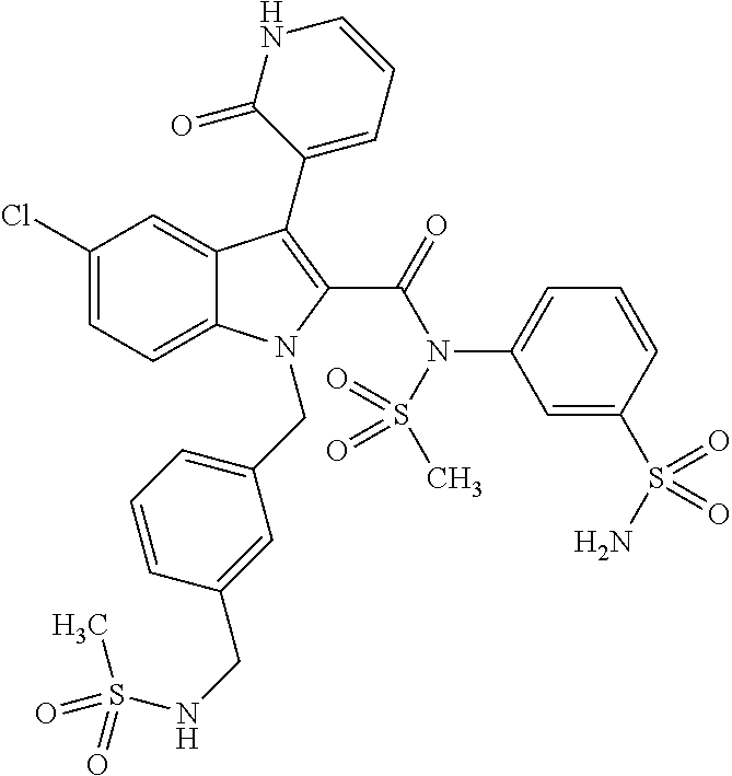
C12=CC=C(Cl)C=C1C(C1=CC=CNC1=O)=C(C(=O)N(C1=CC=CC(S(=O)(N)=O)=C1)S(C)(=O)=O)N2CC1=CC=CC(CNS(C)(=O)=O)=C1
